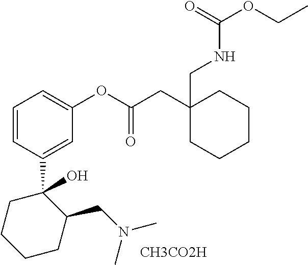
C1(C2(O)CCCCC2CN(C)C)=CC(OC(CC2(CNC(OCC)=O)CCCCC2)=O)=CC=C1.[CH3CO2H]
